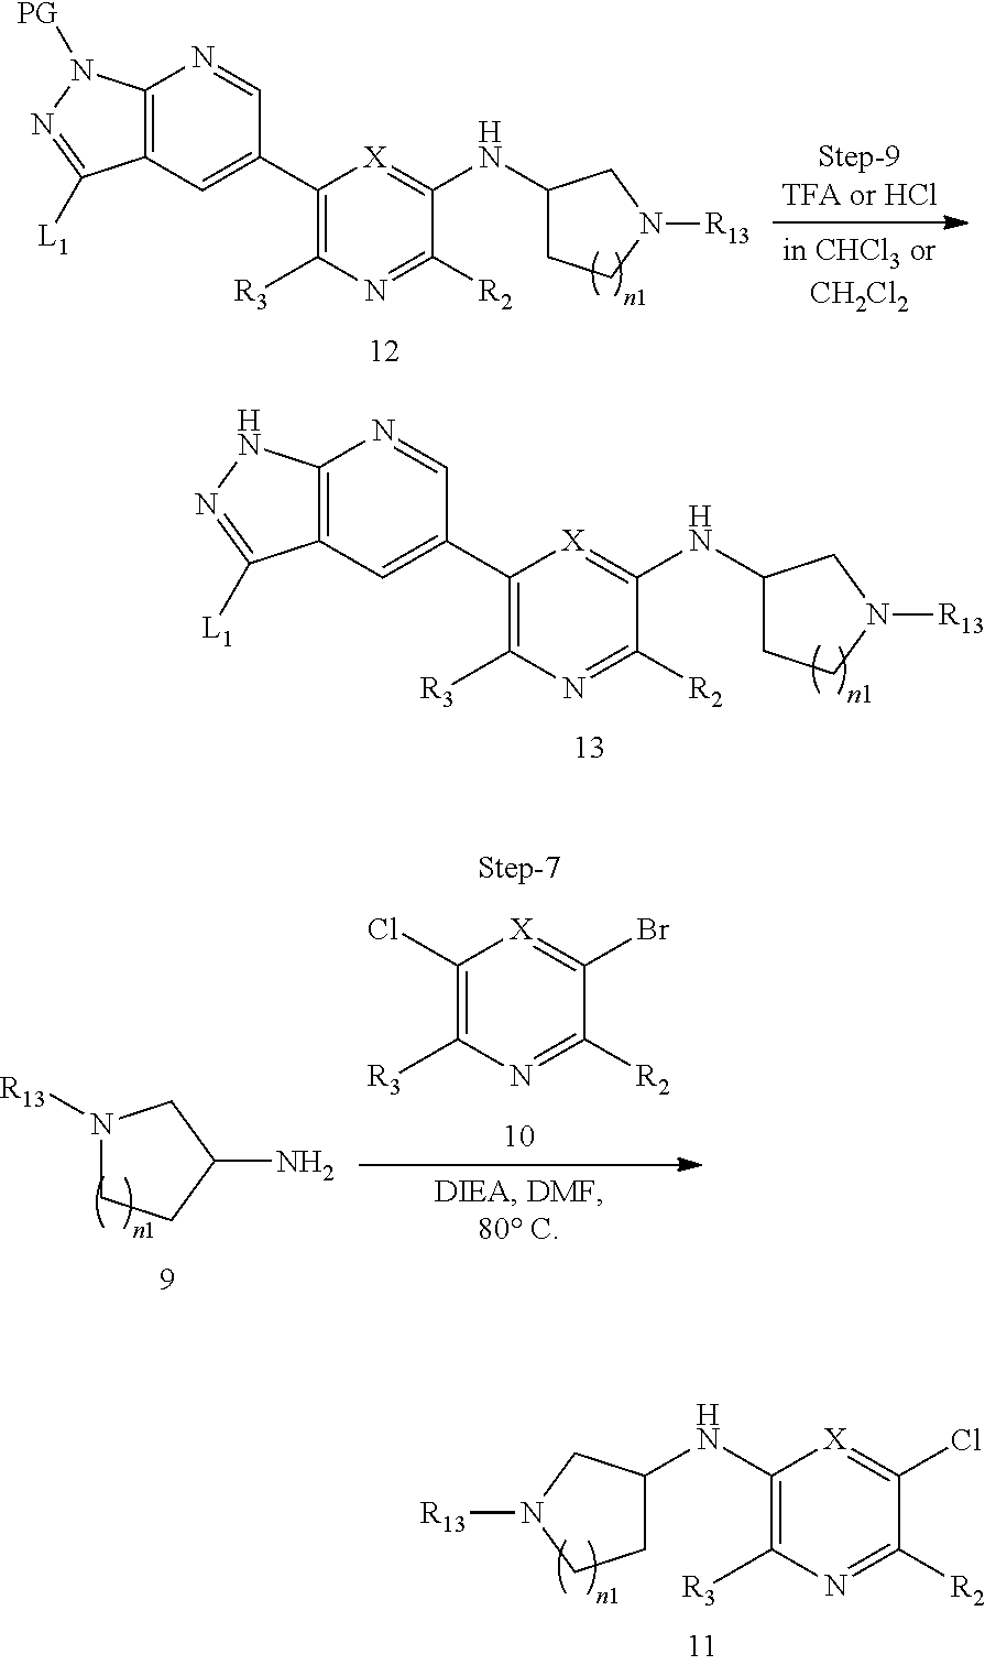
C1(NC2CCN([R13])C2)=C([R3])N=C([R2])C(Cl)=[X]1.N1([R13])CCC(N)C1.C1(Cl)=C([R3])N=C([R2])C(Br)=[X]1.C12=C(C=C(C3=C([R3])N=C([R2])C(NC4CCN([R13])C4)=[X]3)C=N1)C([L1])=NN2.C12=C(C=C(C3=C([R3])N=C([R2])C(NC4CCN([R13])C4)=[X]3)C=N1)C([L1])=NN2[PG]
